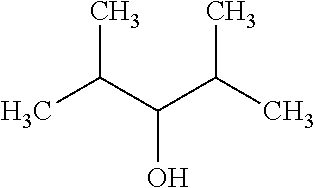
CC(C(C(C)C)O)C
